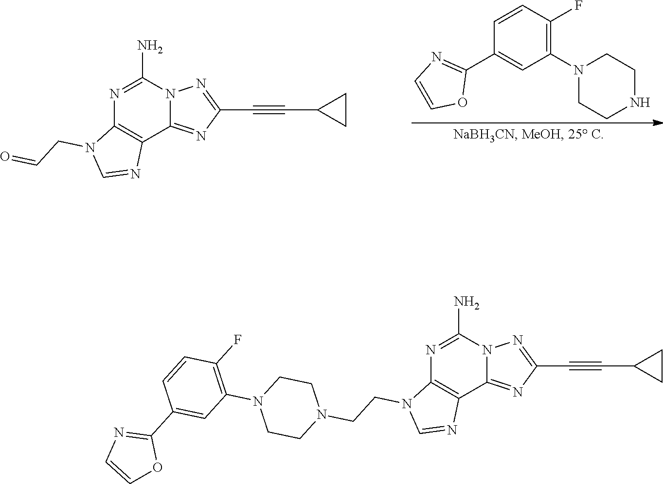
N1=C(N)N2C(=NC(C#CC3CC3)=N2)C2=C1N(CCN1CCN(C3=C(F)C=CC(C4=NC=CO4)=C3)CC1)C=N2.N1=C(N)N2C(=NC(C#CC3CC3)=N2)C2=C1N(CC=O)C=N2.C1(N2CCNCC2)=C(F)C=CC(C2=NC=CO2)=C1
